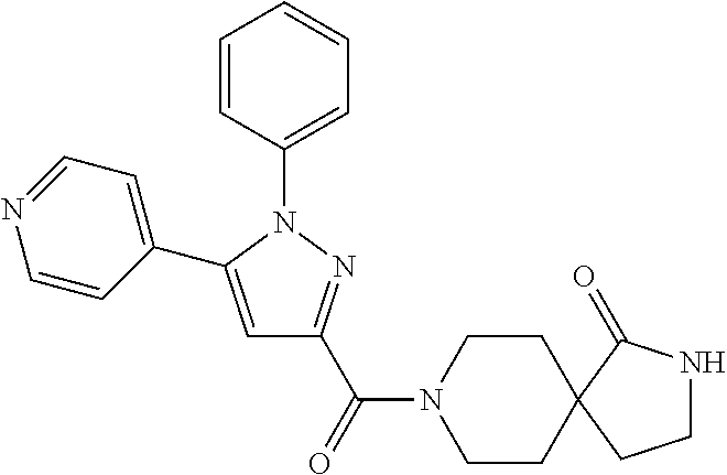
C1=CC(N2C(C3=CC=NC=C3)=CC(C(N3CCC4(C(=O)NCC4)CC3)=O)=N2)=CC=C1
